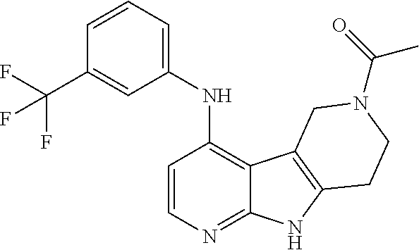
C1=CN=C2C(=C1NC1=CC=CC(C(F)(F)F)=C1)C1=C(N2)CCN(C(=O)C)C1
